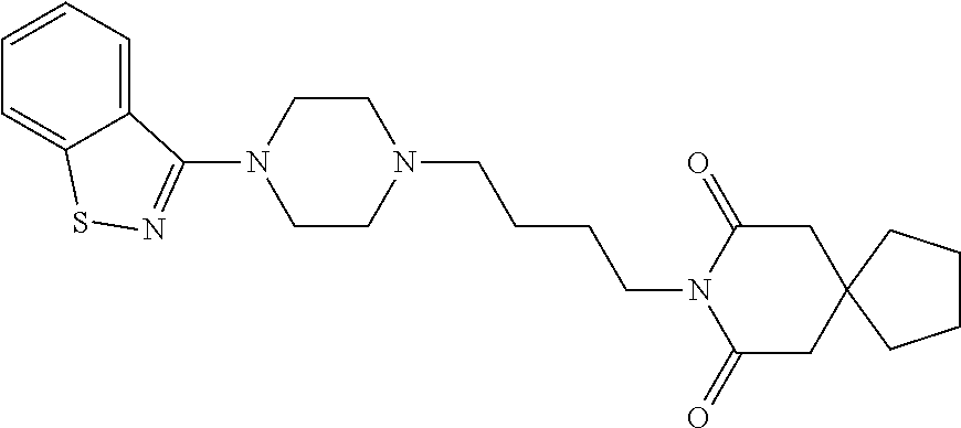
C12=CC=CC=C1SN=C2N1CCN(CCCCN2C(=O)CC3(CC2=O)CCCC3)CC1
